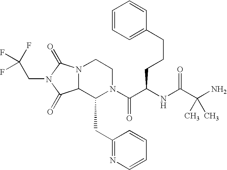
C12N(CCN(C(C(NC(C(N)(C)C)=O)CCCC3=CC=CC=C3)=O)C1CC1=NC=CC=C1)C(=O)N(CC(F)(F)F)C2=O
